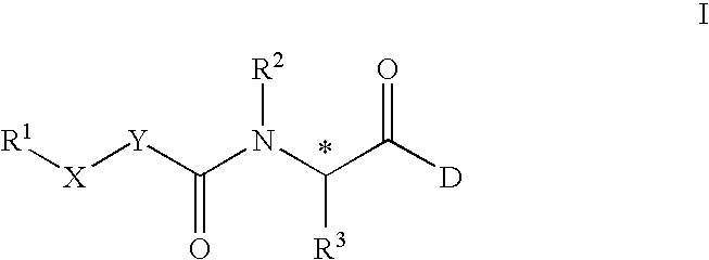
[R1][X][Y]C(N(C(C([D])=O)[R3])[R2])=O
